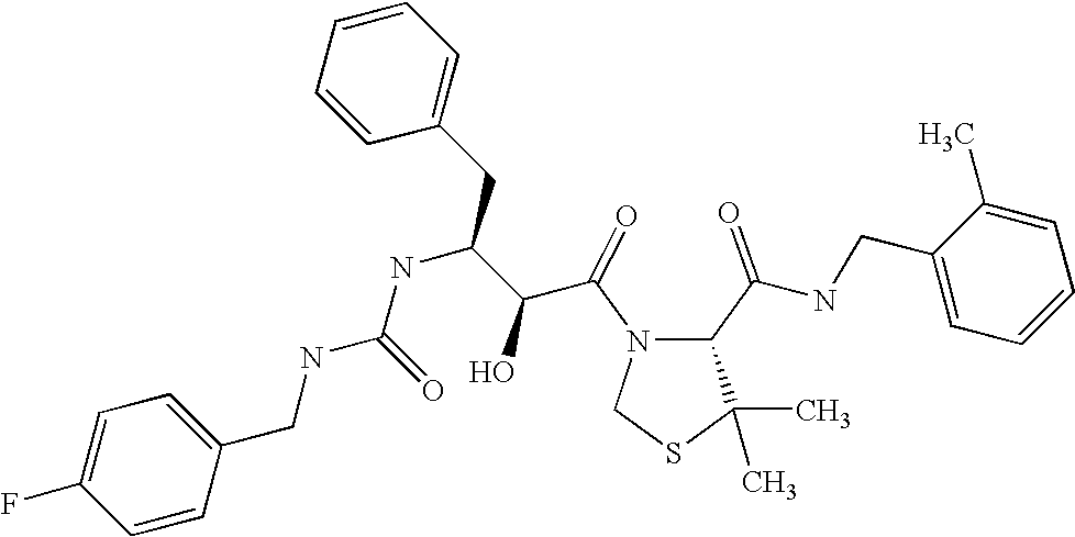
C1(C(NCC2=CC=CC=C2C)=O)N(C(C(C(NC(NCC2=CC=C(F)C=C2)=O)CC2=CC=CC=C2)O)=O)CSC1(C)C
